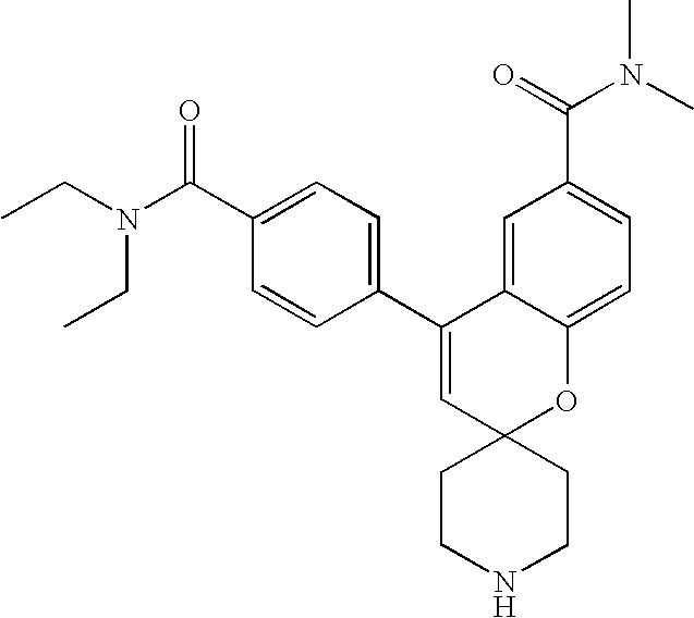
CCN(C(C1=CC=C(C2=CC3(OC4=CC=C(C(N(C)C)=O)C=C24)CCNCC3)C=C1)=O)CC
